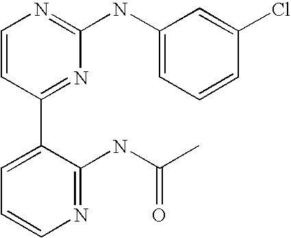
C1=CC(C2=CC=CN=C2NC(C)=O)=NC(NC2=CC=CC(Cl)=C2)=N1
